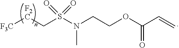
[F3C][F2C]CS(N(CCOC(C=C)=O)C)(=O)=O
